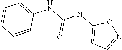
C1=CC=CC(NC(NC2=CC=NO2)=O)=C1
